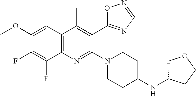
C1(OC)=CC2=C(N=C(N3CCC(NC4COCC4)CC3)C(C3=NC(C)=NO3)=C2C)C(F)=C1F
